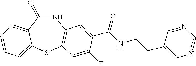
C1(=O)NC2=C(SC3=CC=CC=C13)C=C(F)C(C(NCCC1=CN=CN=C1)=O)=C2
